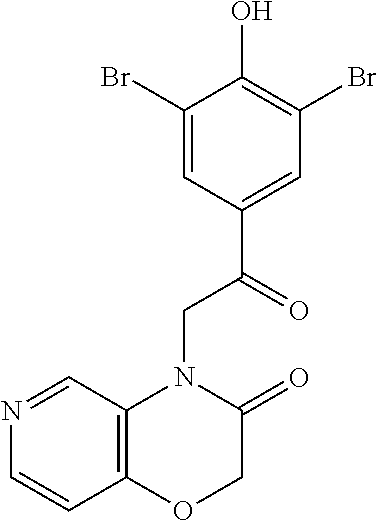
N1=CC2=C(C=C1)OCC(=O)N2CC(C1=CC(Br)=C(O)C(Br)=C1)=O
